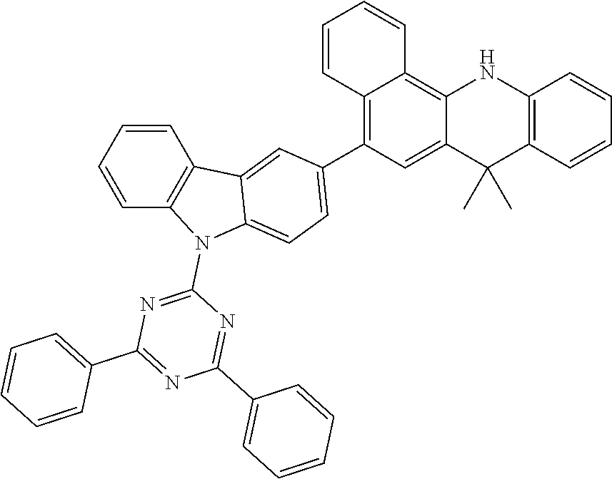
C12=C(C3=CC=C4N(C5=NC(C6=CC=CC=C6)=NC(C6=CC=CC=C6)=N5)C5=C(C=CC=C5)C4=C3)C=C3C(=C1C=CC=C2)NC1=C(C3(C)C)C=CC=C1
